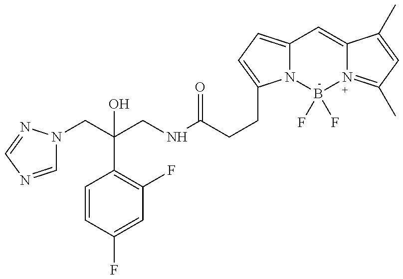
C1=NC=NN1CC(CNC(CCC1=CC=C2N1B(F)(F)N1=C(C)C=C(C)C1=C2)=O)(C1=C(F)C=C(F)C=C1)O
